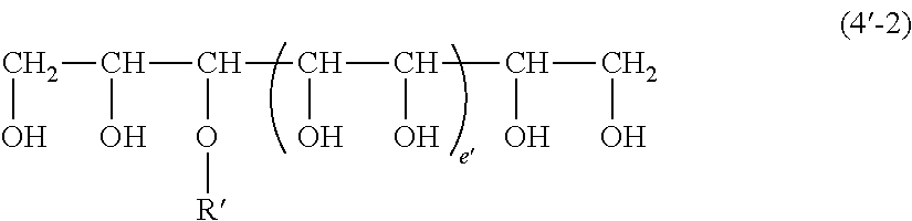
C(C(C(C(C(C(O)CO)O)O)O[R])O)O
